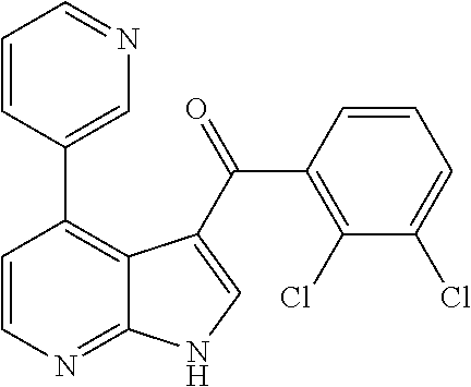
C1=CC(C2=C3C(=NC=C2)NC=C3C(=O)C2=C(Cl)C(Cl)=CC=C2)=CN=C1
